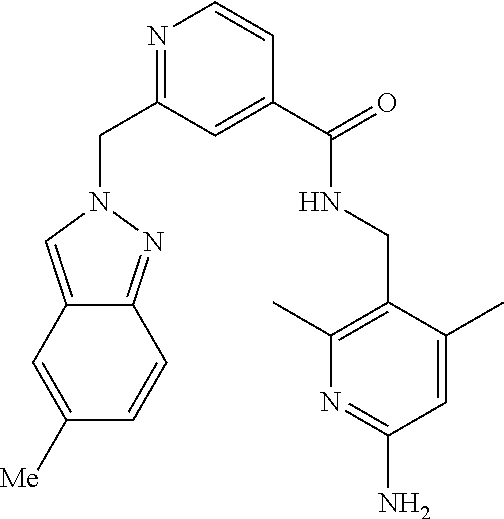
C1(C(=O)NCC2=C(C)N=C(N)C=C2C)=CC(CN2C=C3C(=N2)C=CC([Me])=C3)=NC=C1
